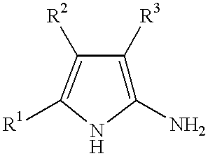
C1(N)=C([R3])C([R2])=C([R1])N1
